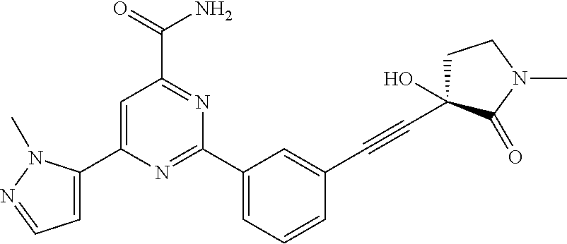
C1=C(C2=CC=NN2C)N=C(C2=CC=CC(C#CC3(O)CCN(C)C3=O)=C2)N=C1C(=O)N
